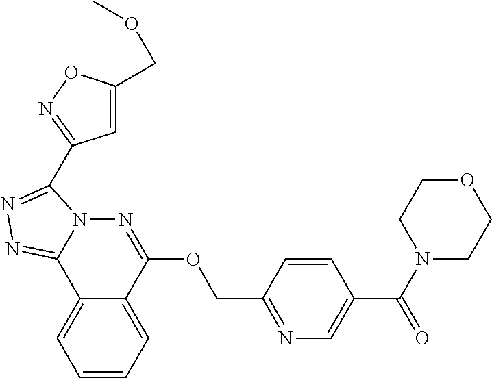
C1=CC=C2C(=C1)C1=NN=C(C3=NOC(COC)=C3)N1N=C2OCC1=NC=C(C(N2CCOCC2)=O)C=C1
